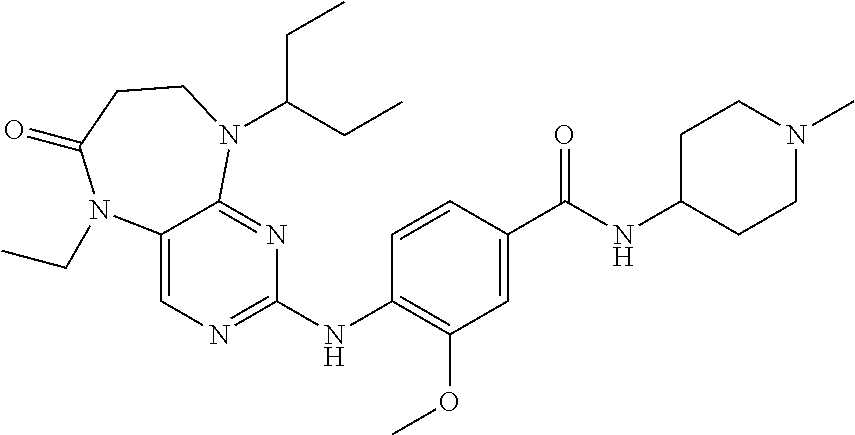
C12=CN=C(NC3=C(OC)C=C(C(NC4CCN(C)CC4)=O)C=C3)N=C1N(C(CC)CC)CCC(=O)N2CC
